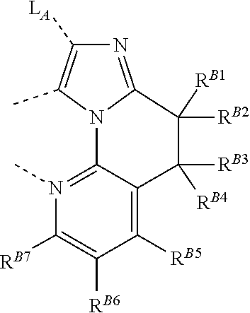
[RB1]C1([RB2])C2=NC([LA])=C(C)N2C2=N(C)C([RB7])=C([RB6])C([RB5])=C2C1([RB4])[RB3]
